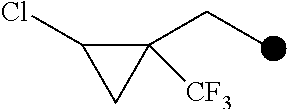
C1(Cl)C(CC)([CF3])C1
